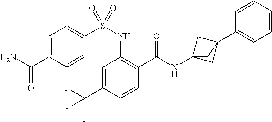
C1=C(C(F)(F)F)C=CC(C(=O)NC23CC(C4=CC=CC=C4)(C2)C3)=C1NS(C1=CC=C(C(N)=O)C=C1)(=O)=O
